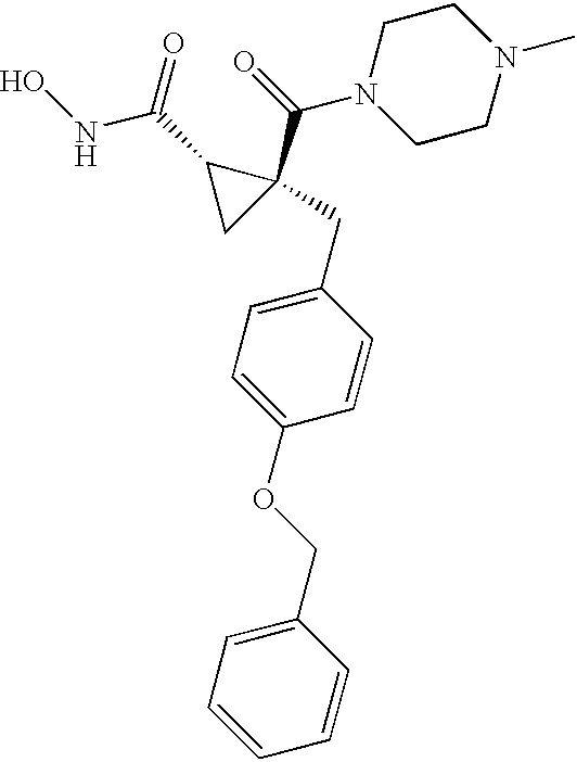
ONC(C1CC1(CC1=CC=C(OCC2=CC=CC=C2)C=C1)C(N1CCN(C)CC1)=O)=O
